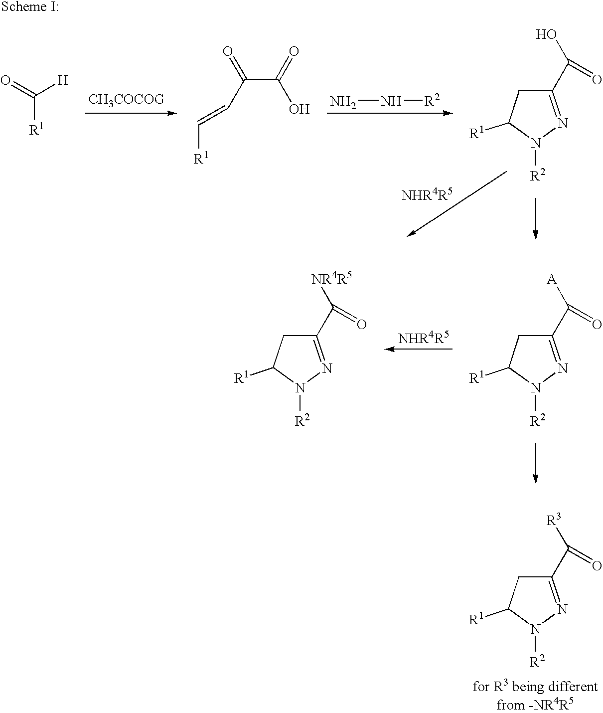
NN[R2].O=C([H])[R1].C(C(=O)O)(C=C[R1])=O.C1(C(O)=O)=NN([R2])C([R1])C1.C1(C([A])=O)=NN([R2])C([R1])C1.C1(C([NR4R5])=O)=NN([R2])C([R1])C1.C1(C([R3])=O)=NN([R2])C([R1])C1
